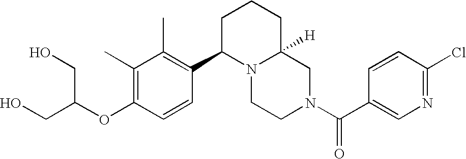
C(OC1=C(C)C(C)=C(C2N3C([H])(CN(C(=O)C4=CN=C(Cl)C=C4)CC3)CCC2)C=C1)(CO)CO
